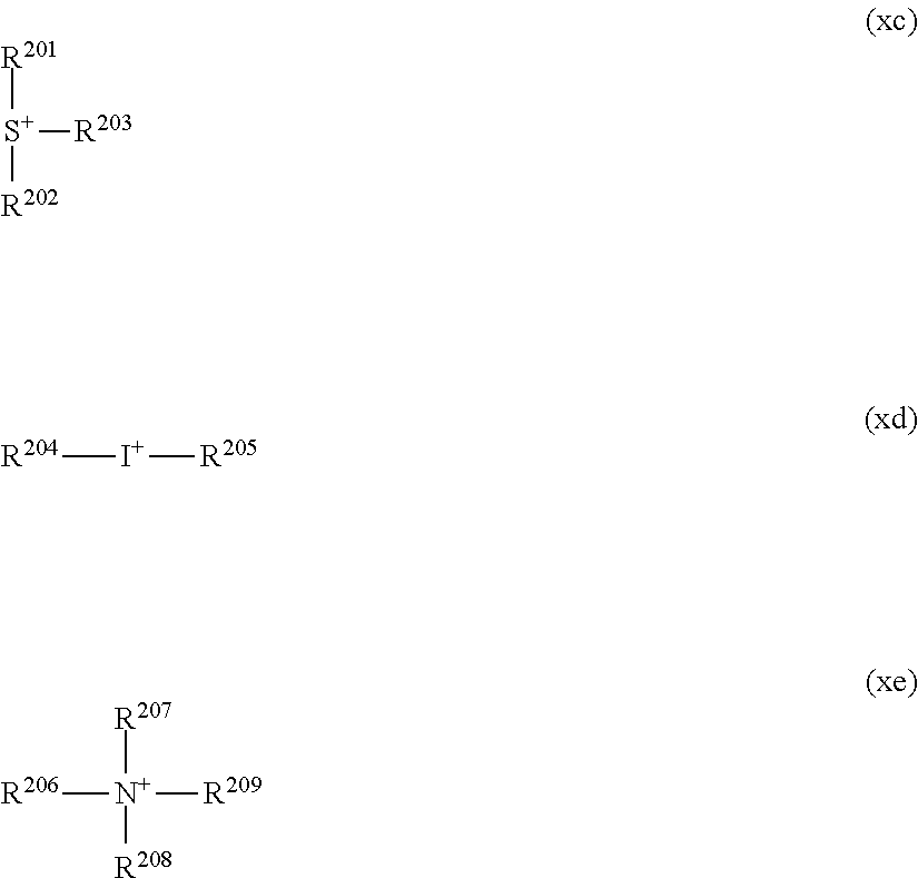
[R201][S+]([R202])[R203].[R204][I+][R205].[R206][N+]([R207])([R209])[R208]
